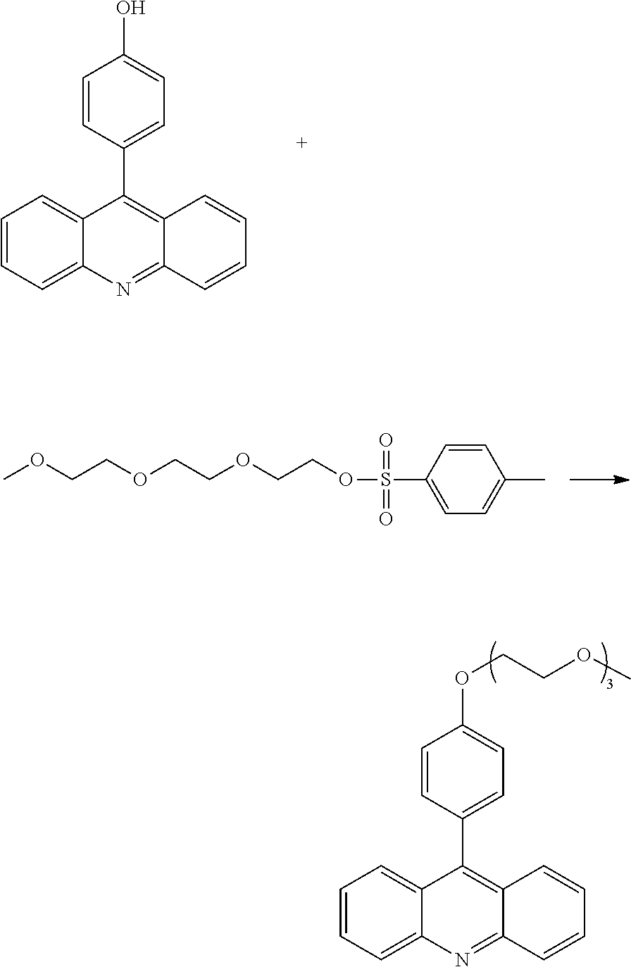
C1=CC=C2C(=C1)C(C1=CC=C(O)C=C1)=C1C(=N2)C=CC=C1.COCCOCCOCCOS(C1=CC=C(C)C=C1)(=O)=O.C1=CC=C2C(=C1)C(C1=CC=C(OCCOC)C=C1)=C1C(=N2)C=CC=C1
